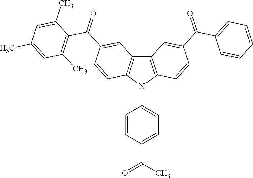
C12=C(N(C3=CC=C(C(C)=O)C=C3)C3=C1C=C(C(=O)C1=C(C)C=C(C)C=C1C)C=C3)C=CC(C(C1=CC=CC=C1)=O)=C2
